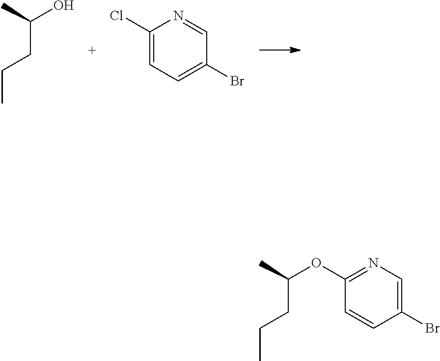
OC(C)CCC.C1(Cl)=CC=C(Br)C=N1.C1(OC(C)CCC)=NC=C(Br)C=C1
